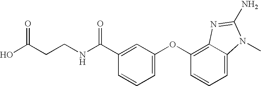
C1=C(OC2=C3C(=CC=C2)N(C)C(N)=N3)C=C(C(NCCC(O)=O)=O)C=C1
